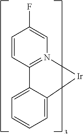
C12=CC=CC=C1C1=N(C=C(F)C=C1)[Ir]2
